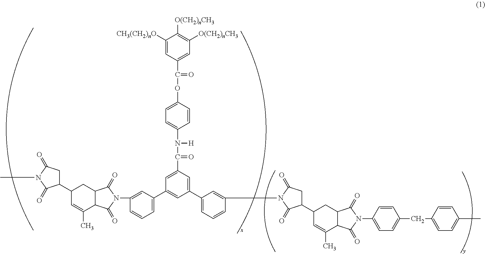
C1C(=O)N(C)C(=O)C1C1CC2C(C(=O)N(C3=CC(C4=CC(C5=CC=CC(N6C(=O)CC(C7CC8C(C(=O)N(C9=CC=C(CC%10=CC=C(C)C=C%10)C=C9)C8=O)C(C)=C7)C6=O)=C5)=CC(C(N(C5=CC=C(OC(C6=CC([O(CH2)nCH3])=C([O(CH2)nCH3])C([CH3(CH2)nO])=C6)=O)C=C5)[H])=O)=C4)=CC=C3)C2=O)C(C)=C1
